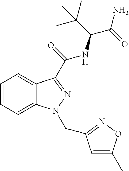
C1=CC=C2C(=C1)C(C(NC(C(C)(C)C)C(N)=O)=O)=NN2CC1=NOC(C)=C1
